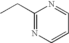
C1(CC)=NC=CC=N1
